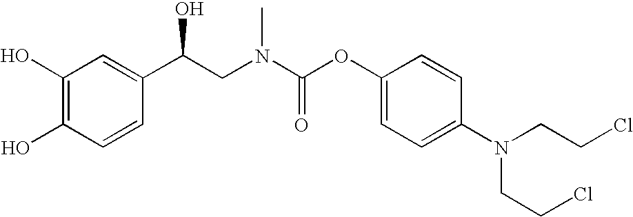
C1(O)=C(O)C=CC(C(CN(C(OC2=CC=C(N(CCCl)CCCl)C=C2)=O)C)O)=C1
